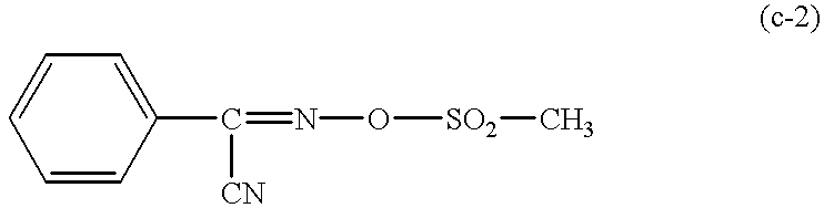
C1=CC(C([CN])=NO[SO2]C)=CC=C1
